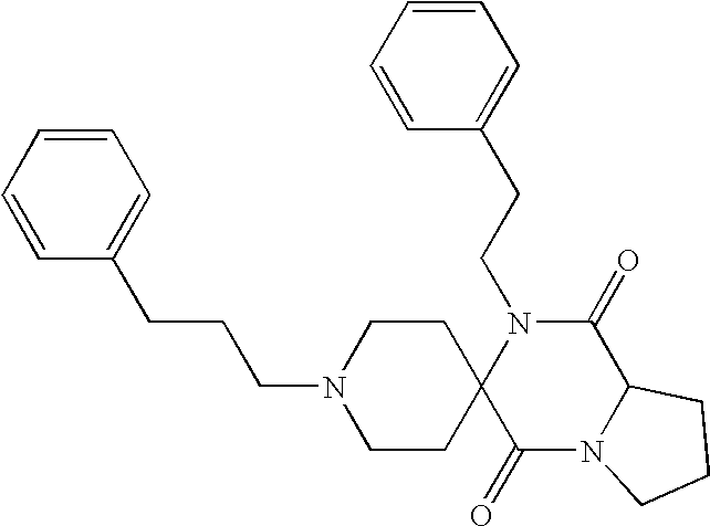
C(N1C2(C(=O)N3C(C1=O)CCC3)CCN(CCCC1=CC=CC=C1)CC2)CC1=CC=CC=C1
